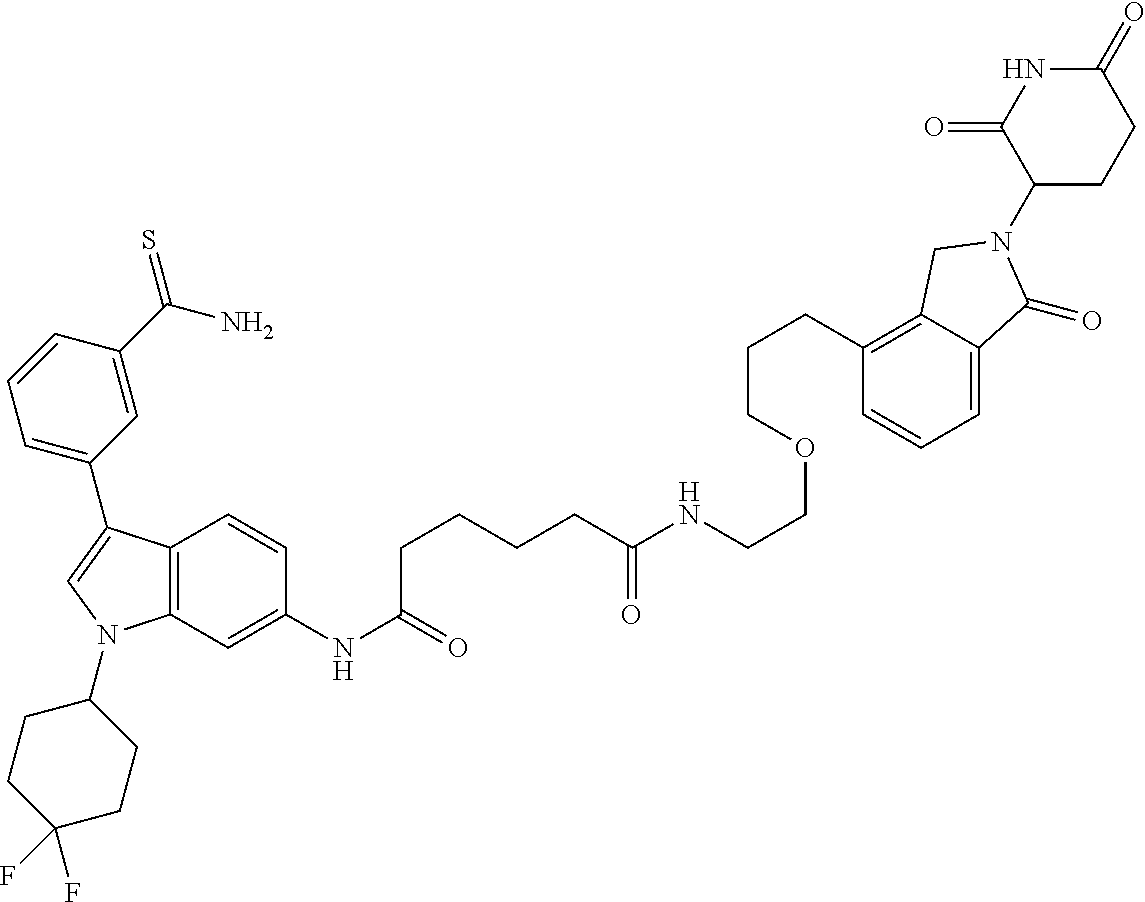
C12=C(C=C(NC(CCCCC(NCCOCCCC3=C4C(=CC=C3)C(=O)N(C3CCC(=O)NC3=O)C4)=O)=O)C=C1)N(C1CCC(F)(F)CC1)C=C2C1=CC=CC(C(N)=S)=C1
